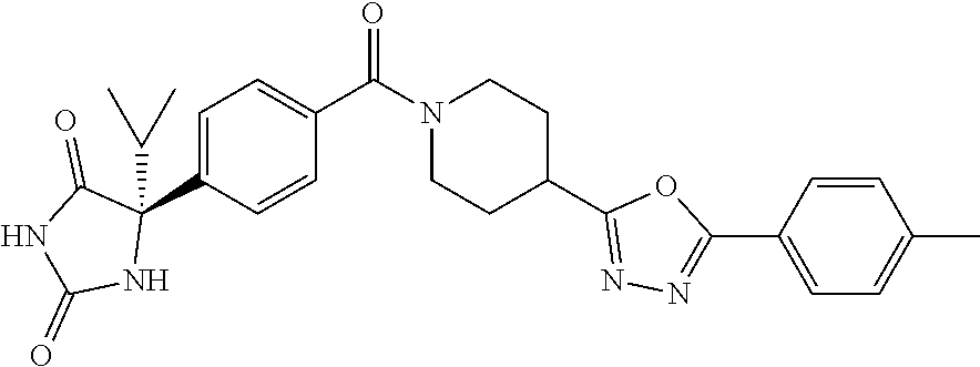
C1=C(C2(C(C)C)C(=O)NC(=O)N2)C=CC(C(N2CCC(C3=NN=C(C4=CC=C(C)C=C4)O3)CC2)=O)=C1
